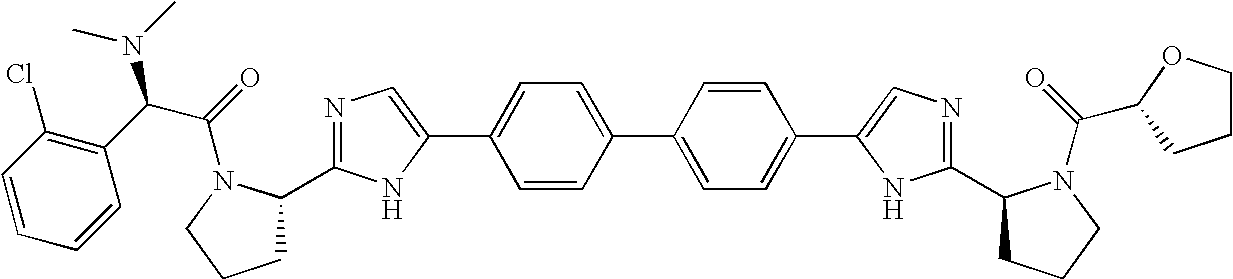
C1=CC(Cl)=C(C(C(=O)N2C(C3=NC=C(C4=CC=C(C5=CC=C(C6=CN=C(C7CCCN7C(=O)C7OCCC7)N6)C=C5)C=C4)N3)CCC2)N(C)C)C=C1
